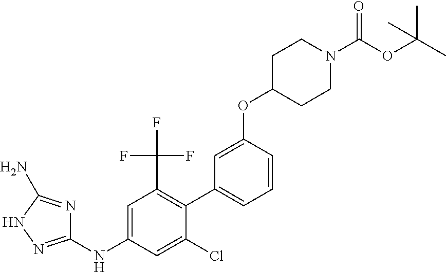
C1=C(OC2CCN(C(OC(C)(C)C)=O)CC2)C=CC=C1C1=C(C(F)(F)F)C=C(NC2=NNC(N)=N2)C=C1Cl
